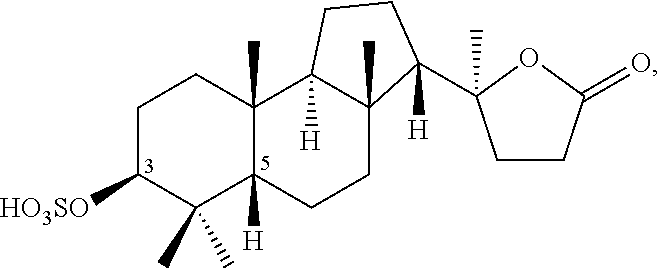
C1C([HO3SO])C(C)(C)C2([H])C(C)(C1)C1([H])C(C)(CC2)C(C2(C)CCC(=O)O2)([H])CC1
